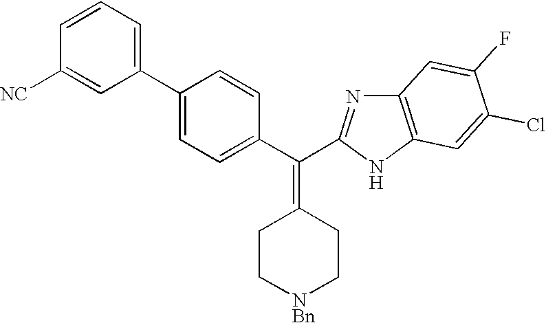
C1(C2=CC=C(C(=C3CC[NBn]CC3)C3=NC4=C(N3)C=C(Cl)C(F)=C4)C=C2)=CC=CC([NC])=C1
